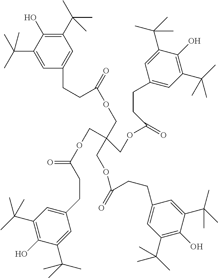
C1(O)=C(C(C)(C)C)C=C(CCC(=O)OCC(COC(=O)CCC2=CC(C(C)(C)C)=C(O)C(C(C)(C)C)=C2)(COC(CCC2=CC(C(C)(C)C)=C(O)C(C(C)(C)C)=C2)=O)COC(=O)CCC2=CC(C(C)(C)C)=C(O)C(C(C)(C)C)=C2)C=C1C(C)(C)C
